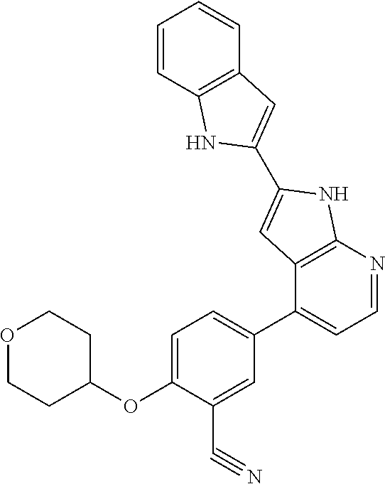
C1=C(OC2CCOCC2)C(C#N)=CC(C2=CC=NC3=C2C=C(C2=CC4=C(N2)C=CC=C4)N3)=C1
